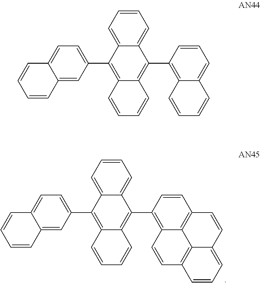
C12=CC(C3=C4C(=C(C5=C6C7=C(C=C5)C=CC5=CC=CC(=C75)C=C6)C5=CC=CC=C35)C=CC=C4)=CC=C1C=CC=C2.C12=CC(C3=C4C(=C(C5=C6C(=CC=C5)C=CC=C6)C5=CC=CC=C35)C=CC=C4)=CC=C1C=CC=C2
